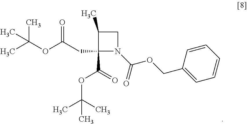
C1(CC(OC(C)(C)C)=O)(C(OC(C)(C)C)=O)C(C)CN1C(=O)OCC1=CC=CC=C1
